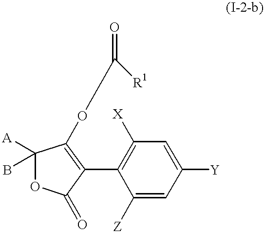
C1([A])(B)OC(=O)C(C2=C([X])C=C([Y])C=C2[Z])=C1OCC([R1])=O
